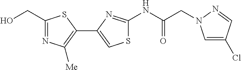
N(C(=O)CN1C=C(Cl)C=N1)C1=NC(C2=C([Me])N=C(CO)S2)=CS1
